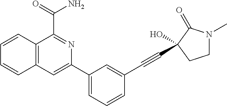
C12=C(C=C(C3=CC=CC(C#CC4(O)C(=O)N(C)CC4)=C3)N=C1C(=O)N)C=CC=C2
